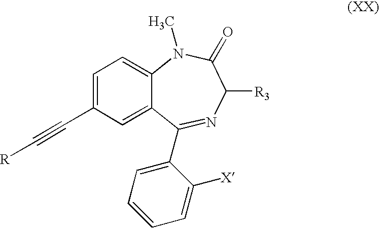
C1=C(C#C[R])C=C2C(=C1)N(C)C(=O)C([R3])N=C2C1=CC=CC=C1[X]
